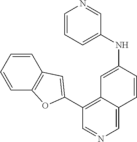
C1=CC=CC2=C1C=C(C1=C3C(=CN=C1)C=CC(NC1=CC=CN=C1)=C3)O2
